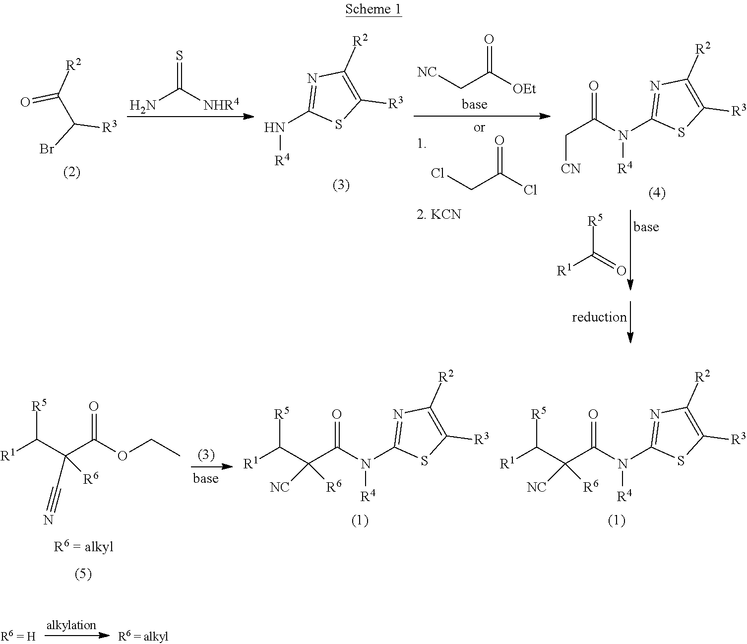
NC([NHR4])=S.[NC]CC([OEt])=O.BrC(C(=O)[R2])[R3].C1(N[R4])=NC([R2])=C([R3])S1.ClCC(Cl)=O.[R1]C(=O)[R5].C1(N([R4])C(C[CN])=O)=NC([R2])=C([R3])S1.[R1]C(C(C(N(C1=NC([R2])=C([R3])S1)[R4])=O)([NC])[R6])[R5].[R1]C(C(C(N(C1=NC([R2])=C([R3])S1)[R4])=O)([NC])[R6])[R5].[R1]C(C(C(OCC)=O)([R6])C#N)[R5]
